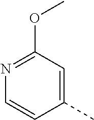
N1=C(OC)C=C(C)C=C1
